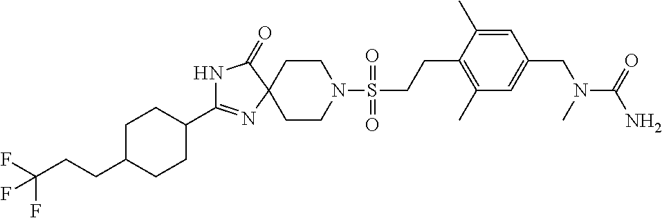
C1CN(S(=O)(=O)CCC2=C(C)C=C(CN(C(=O)N)C)C=C2C)CCC12N=C(C1CCC(CCC(F)(F)F)CC1)NC2=O
